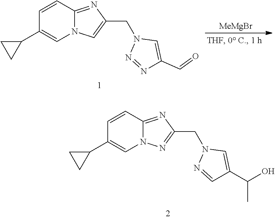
C(C1=CN(CC2=CN3C(=N2)C=CC(C2CC2)=C3)N=N1)=O.[MeMgBr].C1(C(O)C)=CN(CC2=NN3C(=N2)C=CC(C2CC2)=C3)N=C1
